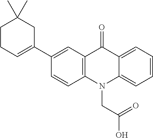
C12=C(N(CC(O)=O)C3=CC=CC=C3C1=O)C=CC(C1=CCCC(C)(C)C1)=C2
